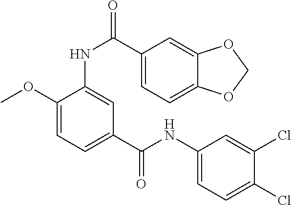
C1(OC)=CC=C(C(NC2=CC=C(Cl)C(Cl)=C2)=O)C=C1NC(=O)C1=CC=C2C(=C1)OCO2
